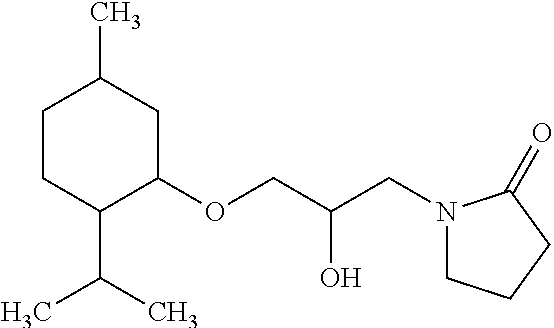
C1CC(C(C)C)C(OCC(CN2CCCC2=O)O)CC1C
